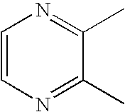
C1(C)=NC=CN=C1C
